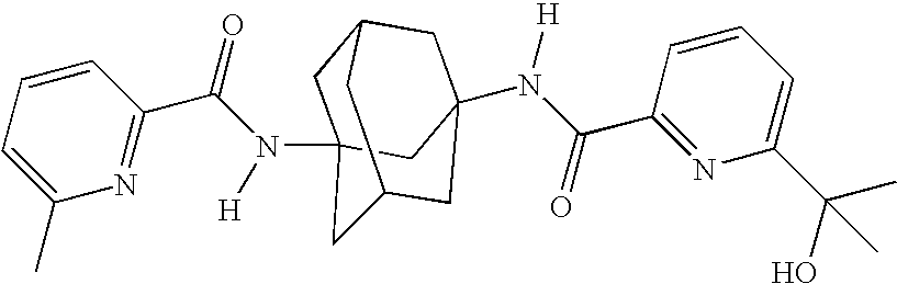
C1C2(N(C(=O)C3=NC(C)=CC=C3)[H])CC3CC(N(C(C4=NC(C(O)(C)C)=CC=C4)=O)[H])(CC1C3)C2
